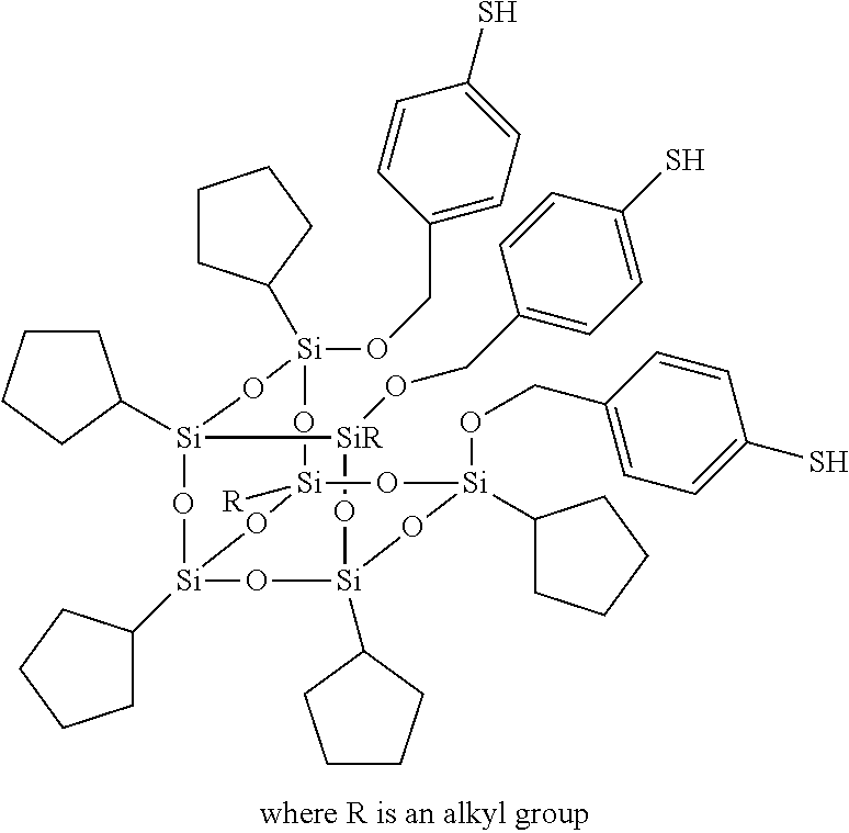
[Si]12(C3CCCC3)O[Si]3([R])O[Si](OCC4=CC=C(S)C=C4)(C4CCCC4)O[Si](C4CCCC4)(O1)O[SiR](OCC1=CC=C(S)C=C1)[Si](C1CCCC1)(O[Si](OCC1=CC=C(S)C=C1)(C1CCCC1)O3)O2
